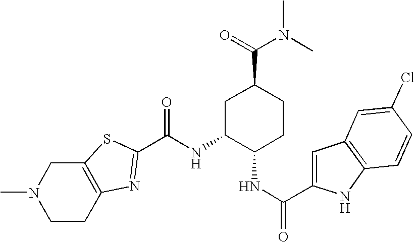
C12=C(CCN(C)C1)N=C(C(NC1C(NC(C3=CC4=C(N3)C=CC(Cl)=C4)=O)CCC(C(=O)N(C)C)C1)=O)S2
